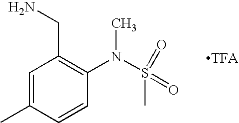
C1=C(C)C=CC(N(C)S(C)(=O)=O)=C1CN
